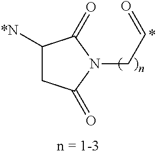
C1([*N])CC(=O)N(CC=O)C1=O
